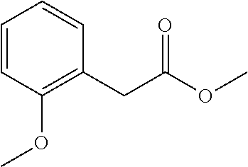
C1=CC(OC)=C(CC(OC)=O)C=C1
